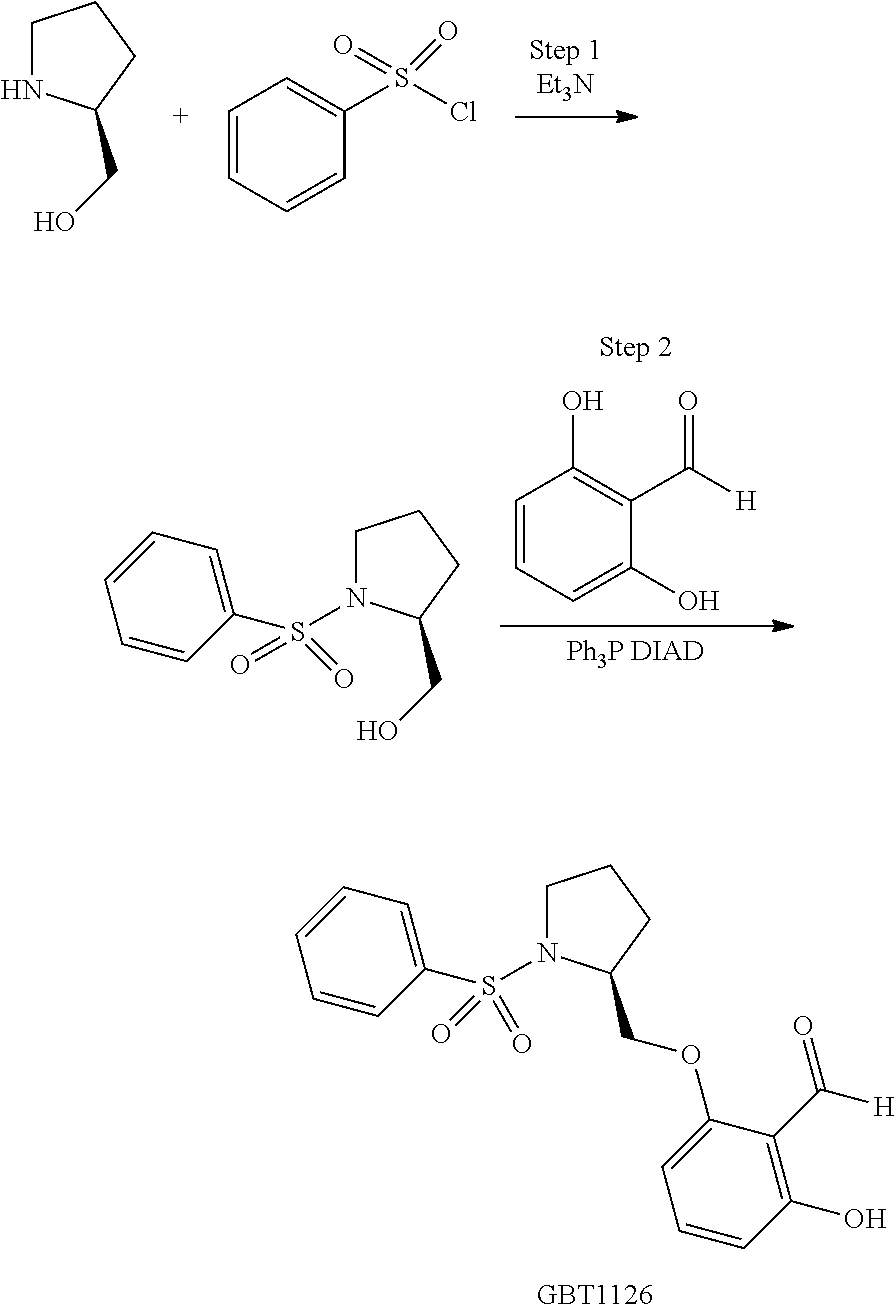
C1=CC=C(O)C(C([H])=O)=C1O.[Ph3P DIAD].C1N(S(=O)(C2=CC=CC=C2)=O)C(CO)CC1.C1NC(CO)CC1.C1=CC=CC(S(Cl)(=O)=O)=C1.C1CCC(COC2=CC=CC(O)=C2C([H])=O)N1S(=O)(C1=CC=CC=C1)=O
